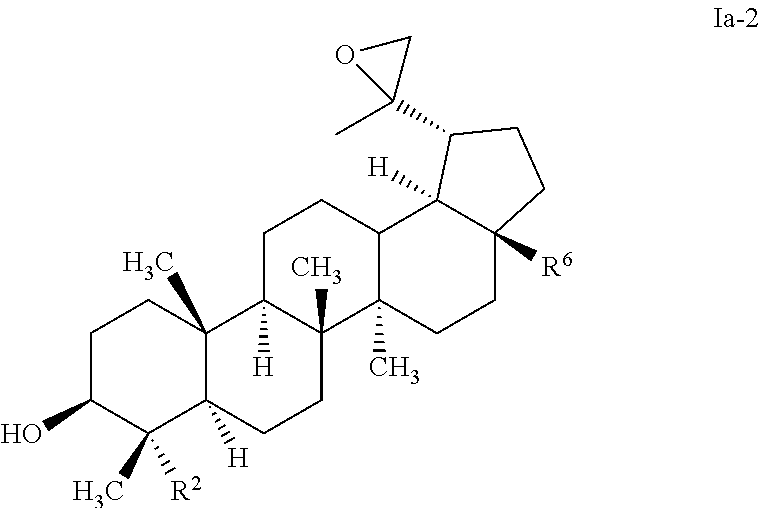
C1C(O)C(C)([R2])C2([H])C(C)(C1)C1([H])C(C)(CC2)C2(C)C(CC1)C1([H])C([R6])(CC2)CCC1C1(C)CO1
